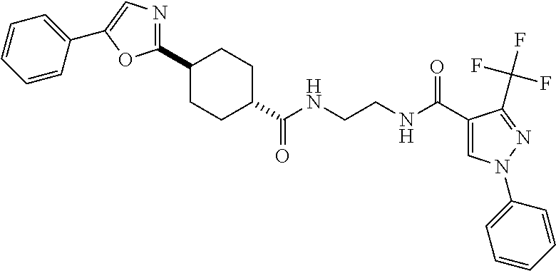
C1CC(C(NCCNC(C2=CN(C3=CC=CC=C3)N=C2C(F)(F)F)=O)=O)CCC1C1=NC=C(C2=CC=CC=C2)O1
